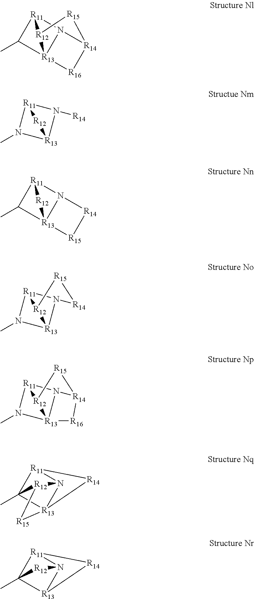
C1(C)[R11]2[R12]3[R15][R14]4N2[R13]13[R16]4.N1(C)[R13]2N([R14])[R11]1[R12]2.C1(C)[R11]2[R12][R13]13N2[R14][R15]3.N1(C)[R13]2N3[R11]1[R12]2[R15][R14]3.N1(C)[R13]23N4[R11]1[R12]2[R15][R14]4[R16]3.C12(C)[R11]3N4[R12]1[R15][R13]24[R14]3.C12(C)[R11]3N([R12]1)[R13]2[R14]3
